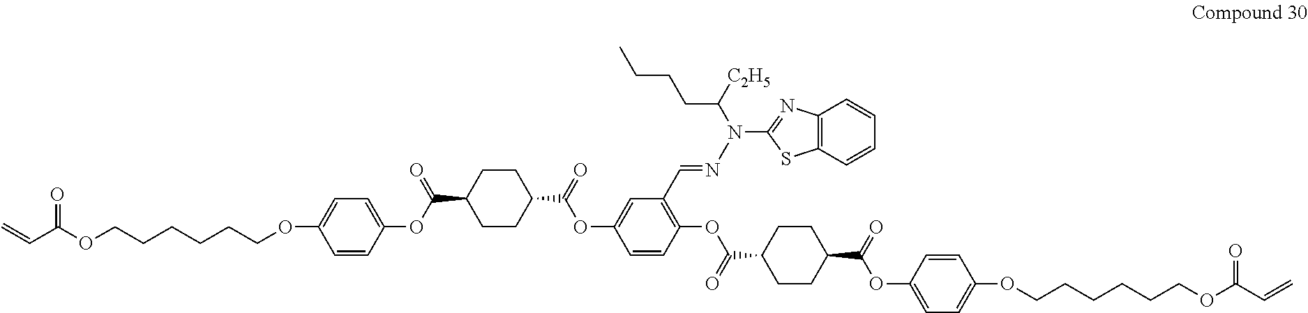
C=CC(OCCCCCCOC1=CC=C(OC(=O)C2CCC(C(=O)OC3=CC(C=NN(C4=NC5=C(S4)C=CC=C5)C([C2H5])CCCC)=C(OC(=O)C4CCC(C(=O)OC5=CC=C(OCCCCCCOC(C=C)=O)C=C5)CC4)C=C3)CC2)C=C1)=O
